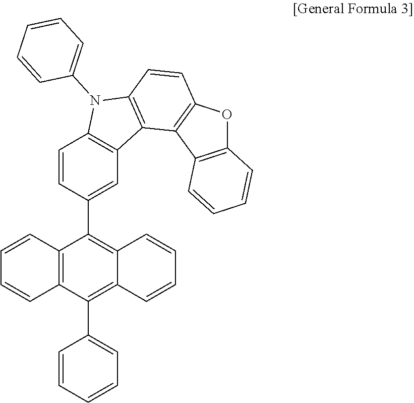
C1=CC(C2=C3C(=C(C4=CC=CC=C4)C4=C2C=CC=C4)C=CC=C3)=CC2=C1N(C1=CC=CC=C1)C1=C2C2=C(C=C1)OC1=C2C=CC=C1
